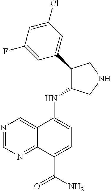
N1=CN=C2C(=C1)C(NC1C(C3=CC(Cl)=CC(F)=C3)CNC1)=CC=C2C(N)=O
